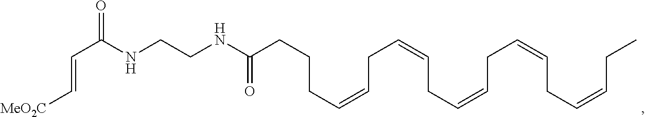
C(=C[MeO2C])C(NCCNC(=O)CCCC=CCC=CCC=CCC=CCC=CCC)=O
